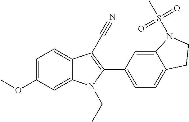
C1=C(OC)C=C2C(=C1)C(C#N)=C(C1=CC=C3C(=C1)N(S(C)(=O)=O)CC3)N2CC
